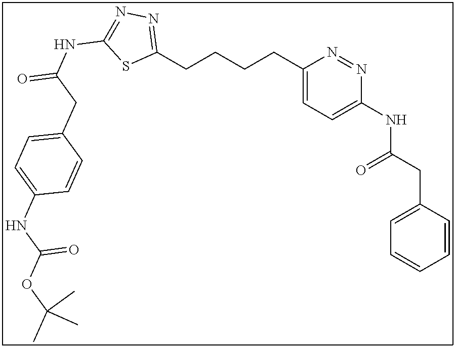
C1(CCCCC2=CC=C(NC(CC3=CC=CC=C3)=O)N=N2)=NN=C(NC(=O)CC2=CC=C(NC(OC(C)(C)C)=O)C=C2)S1
